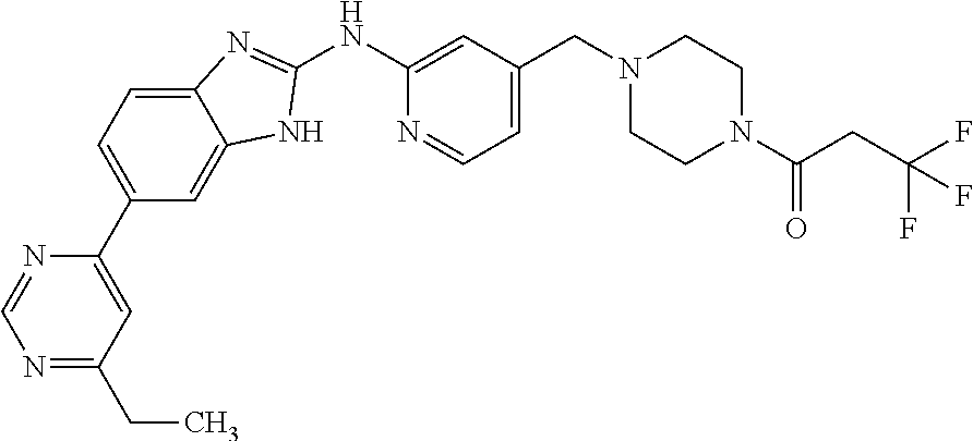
C1(C2=CC=C3C(=C2)NC(NC2=CC(CN4CCN(C(=O)CC(F)(F)F)CC4)=CC=N2)=N3)=CC(CC)=NC=N1
